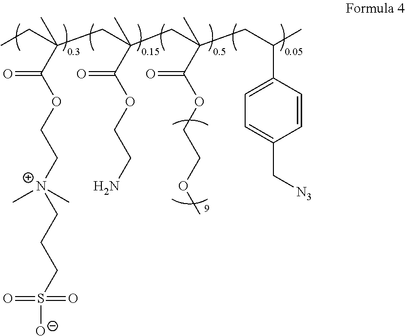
C(C(CC(C)C1=CC=C(C[N3])C=C1)(C)C(=O)OCCOC)C(CC(CC)(C)C(OCC[N+](CCCS(=O)(=O)[O-])(C)C)=O)(C)C(OCCN)=O
